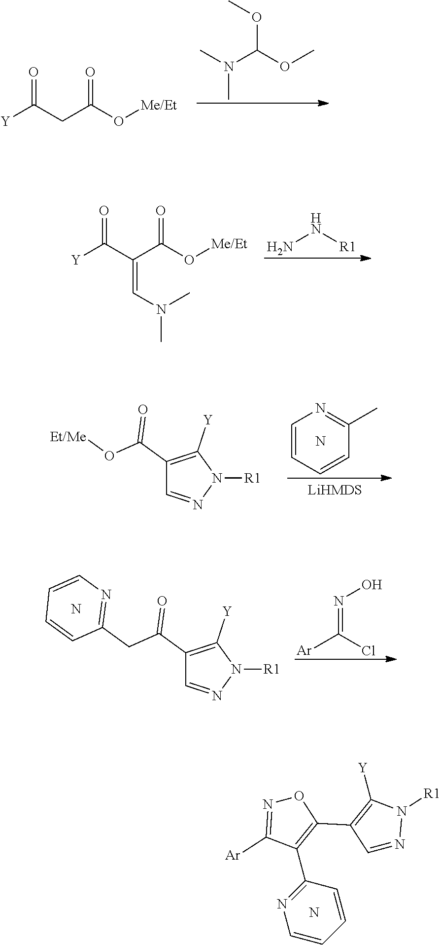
C1=CC=CC(C2=C(C3=C([Y])N([R1])N=C3)ON=C2[Ar])=N1.N.CN(C(OC)OC)C.[Y]C(CC(O[Me/Et])=O)=O.NN[R1].[Y]C(C(C(O[Me/Et])=O)=CN(C)C)=O.C1=CC=CC(C)=N1.N.C1(C(O[Et/Me])=O)=C([Y])N([R1])N=C1.C1(C(CC2=NC=CC=C2)=O)=C([Y])N([R1])N=C1.N.[Ar]C(Cl)=NO
